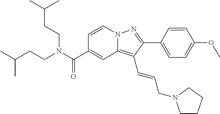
C1=CN2C(=C(C=CCN3CCCC3)C(C3=CC=C(OC)C=C3)=N2)C=C1C(N(CCC(C)C)CCC(C)C)=O
